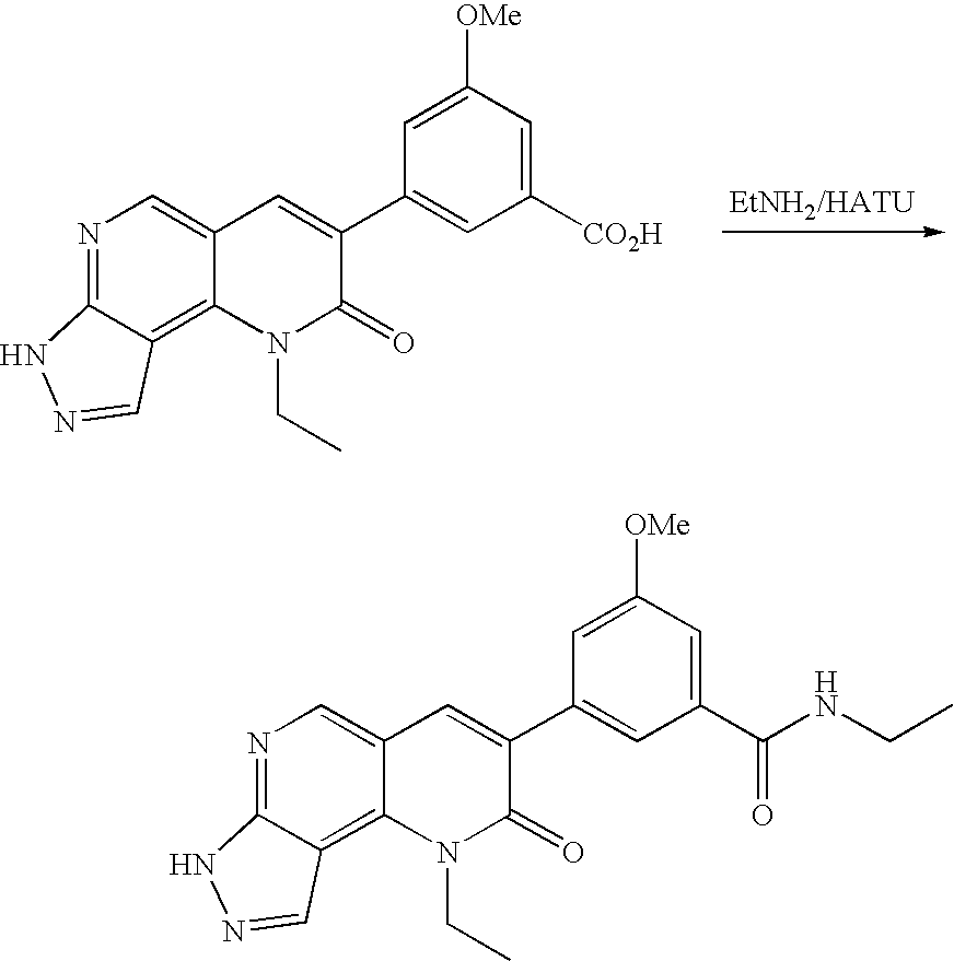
N1=C2C(=C3C(=C1)C=C(C1=CC(C(NCC)=O)=CC([OMe])=C1)C(=O)N3CC)C=NN2.N1=C2C(=C3C(=C1)C=C(C1=CC([CO2H])=CC([OMe])=C1)C(=O)N3CC)C=NN2
